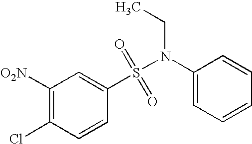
C1([O2N])=C(Cl)C=CC(S(N(CC)C2=CC=CC=C2)(=O)=O)=C1
